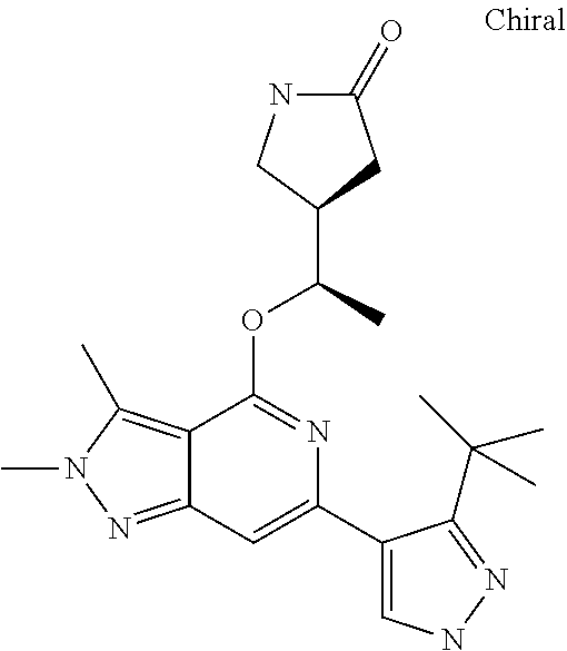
N1C(=O)CC(C(C)OC2=NC(C3=CNN=C3C(C)(C)C)=CC3=NN(C)C(C)=C23)C1
